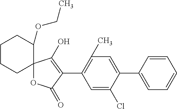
C12(OC(=O)C(C3=C(C)C=C(C4=CC=CC=C4)C(Cl)=C3)=C1O)C(OCC)CCCC2
